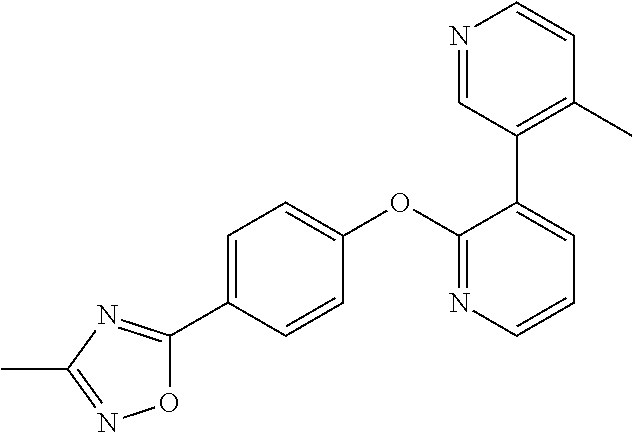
C1=C(C2=NC(C)=NO2)C=CC(OC2=NC=CC=C2C2=C(C)C=CN=C2)=C1
